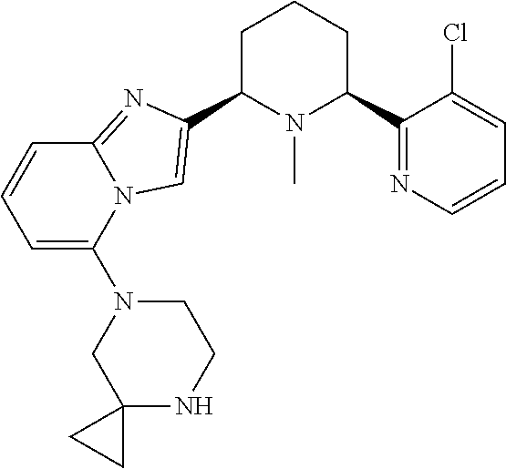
C1C(C2=CN3C(=N2)C=CC=C3N2CC3(NCC2)CC3)N(C)C(C2=NC=CC=C2Cl)CC1
